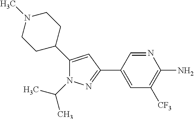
N1=CC(C2=NN(C(C)C)C(C3CCN(C)CC3)=C2)=CC([CF3])=C1N
